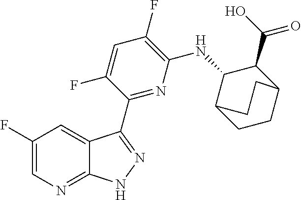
C1(F)=CN=C2C(=C1)C(C1=NC(NC3C4CCC(C3C(O)=O)CC4)=C(F)C=C1F)=NN2
